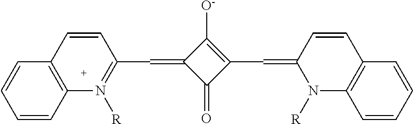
C1=CC2=C(C=C1)C=CC(C=C1C(=O)C(C=C3N([R])C4=C(C=C3)C=CC=C4)=C1[O-])=N2[R]
